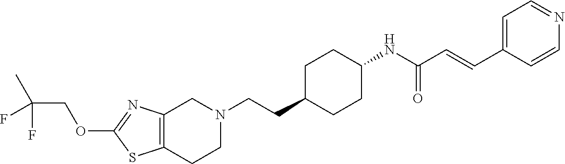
C12=C(CCN(CCC3CCC(NC(C=CC4=CC=NC=C4)=O)CC3)C1)SC(OCC(C)(F)F)=N2
